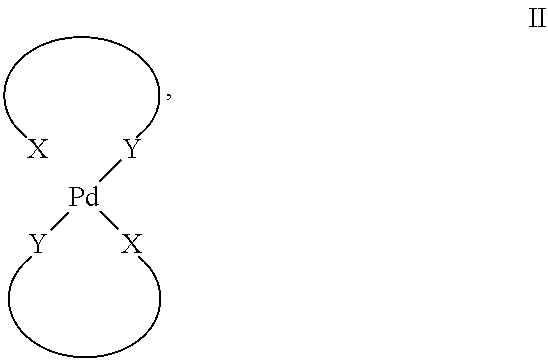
[Pd]([X])([Y])[Y].[X]
